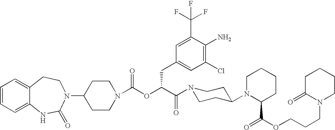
C1(N2C(=O)NC3=CC=CC=C3CC2)CCN(C(OC(C(=O)N2CCC(N3C(C(=O)OCCCN4CCCCC4=O)CCCC3)CC2)CC2=CC(Cl)=C(N)C(C(F)(F)F)=C2)=O)CC1
